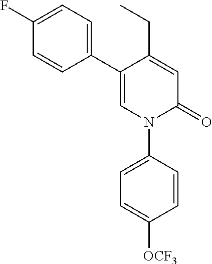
C1=C(CC)C(C2=CC=C(F)C=C2)=CN(C2=CC=C([OCF3])C=C2)C1=O
